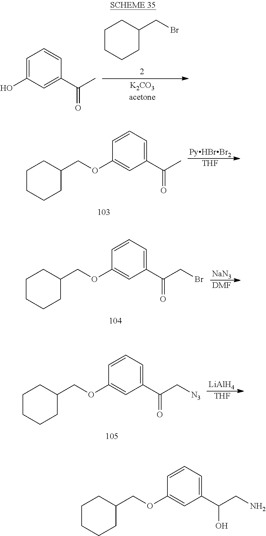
[NaN3].[DMF].C1CCCC(COC2=CC(C(CBr)=O)=CC=C2)C1.C1CCCC(CBr)C1.OC1=CC=CC(C(C)=O)=C1.[PyHBrBr2].[THF].C1CCCC(COC2=CC(C(C)=O)=CC=C2)C1.[LiAlH4].[THF].C1CCCC(COC2=CC(C(C[N3])=O)=CC=C2)C1.C1CCCC(COC2=CC(C(CN)O)=CC=C2)C1
